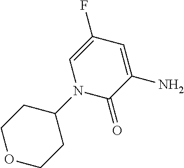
C1(=O)C(N)=CC(F)=CN1C1CCOCC1
